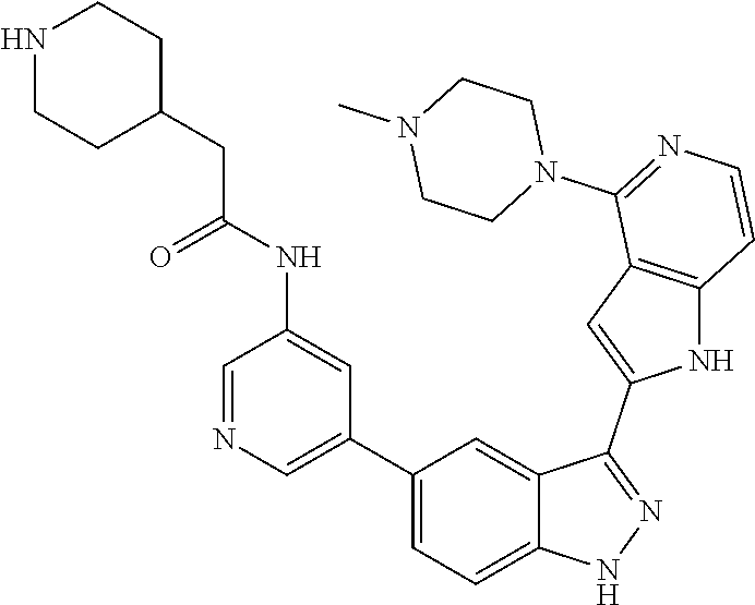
C1(C2=CN=CC(NC(CC3CCNCC3)=O)=C2)=CC=C2C(=C1)C(C1=CC3=C(N1)C=CN=C3N1CCN(C)CC1)=NN2
